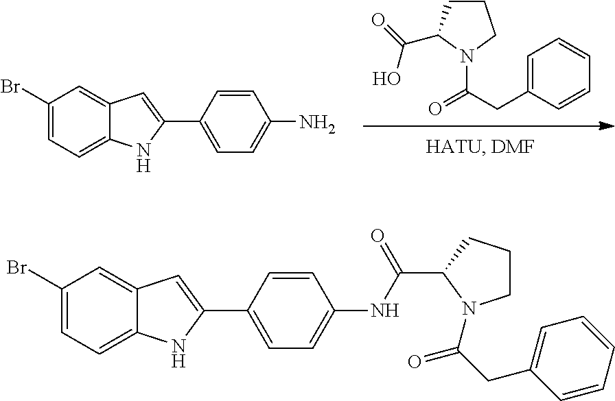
C1CC(C(=O)O)N(C(=O)CC2=CC=CC=C2)C1.C1(Br)=CC=C2C(=C1)C=C(C1=CC=C(N)C=C1)N2.C1(Br)=CC=C2C(=C1)C=C(C1=CC=C(NC(=O)C3N(C(=O)CC4=CC=CC=C4)CCC3)C=C1)N2
